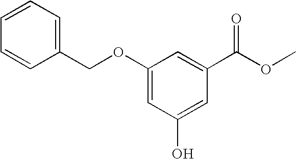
C1=CC=C(COC2=CC(O)=CC(C(OC)=O)=C2)C=C1
